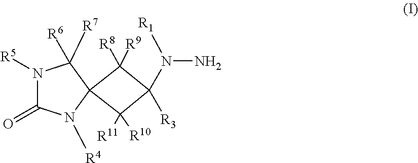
N1([R5])C(=O)N([R4])C2(C1([R6])[R7])C([R11])([R10])C([R3])(N(N)[R1])C2([R9])[R8]
